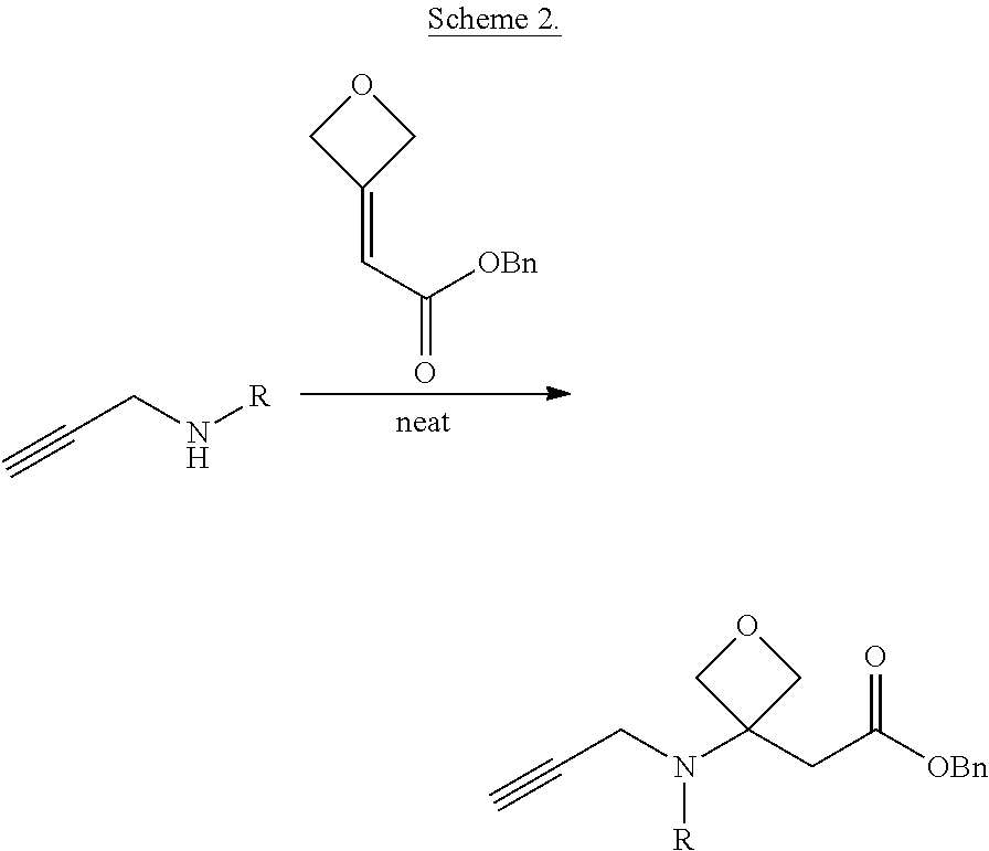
O1CC(=CC([OBn])=O)C1.C#CCN[R].C#CCN(C1(CC([OBn])=O)COC1)[R]
